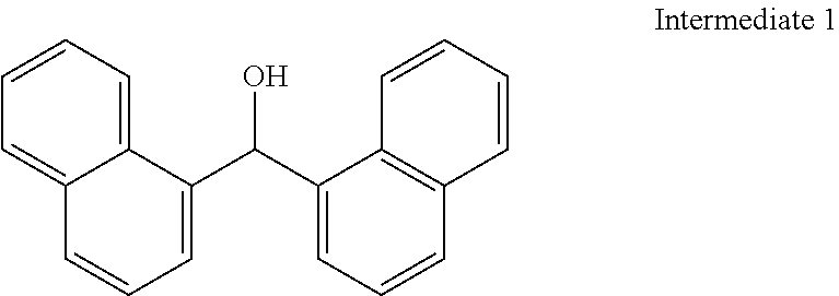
C12=CC=CC=C1C=CC=C2C(C1=CC=CC2=C1C=CC=C2)O
